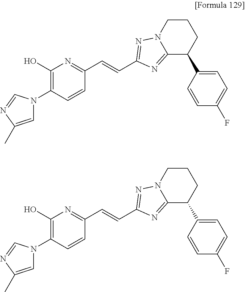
C1(O)=C(N2C=C(C)N=C2)C=CC(C=CC2=NN3CCCC(C4=CC=C(F)C=C4)C3=N2)=N1.C1(O)=C(N2C=C(C)N=C2)C=CC(C=CC2=NN3CCCC(C4=CC=C(F)C=C4)C3=N2)=N1
